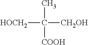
[HOCH2]C(C)([CH2OH])[COOH]
